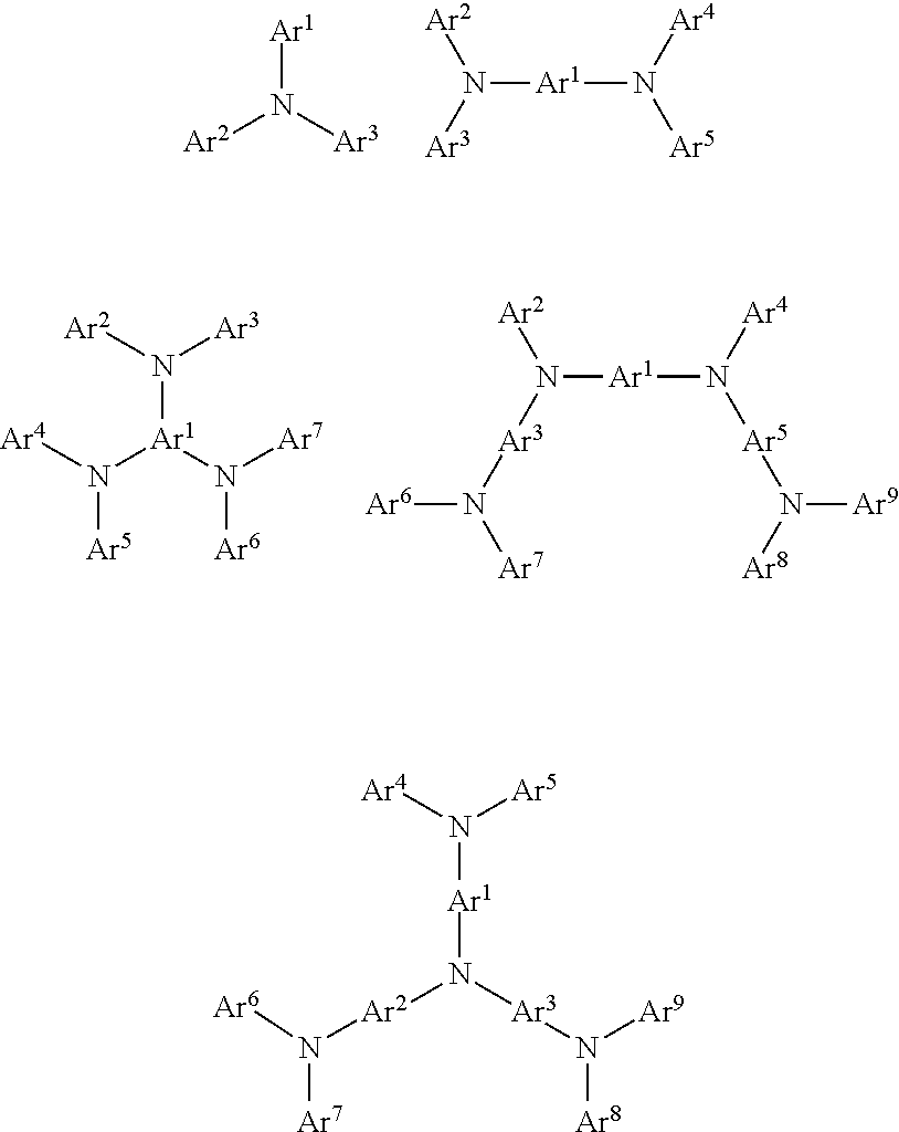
[Ar1]N([Ar3])[Ar2].N([Ar1]N([Ar3])[Ar2])([Ar5])[Ar4].N([Ar1](N([Ar6])[Ar7])N([Ar5])[Ar4])([Ar3])[Ar2].N([Ar1]N([Ar3]N([Ar7])[Ar6])[Ar2])([Ar5]N([Ar8])[Ar9])[Ar4].N([Ar1]N([Ar3]N([Ar8])[Ar9])[Ar2]N([Ar7])[Ar6])([Ar5])[Ar4]
